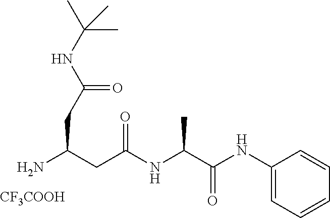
C1=CC=CC=C1NC(C(NC(CC(CC(=O)NC(C)(C)C)N)=O)C)=O.[CF3COOH]
